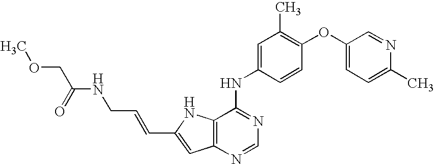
C(C1=CC2=C(N1)C(NC1=CC(C)=C(OC3=CC=C(C)N=C3)C=C1)=NC=N2)=CCNC(COC)=O
